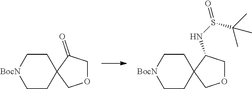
C1C[BocN]CCC12C(=O)COC2.C1C[BocN]CCC12C(NS(=O)C(C)(C)C)COC2
